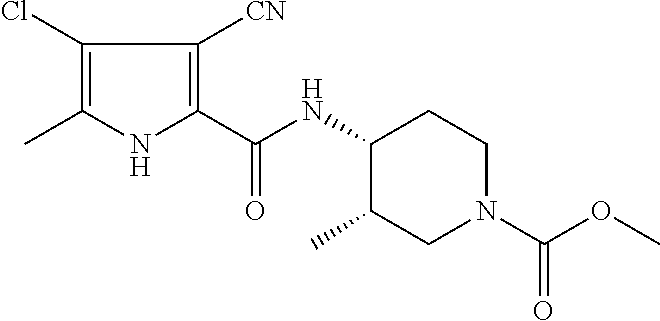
C1(Cl)=C(C)NC(C(NC2C(C)CN(C(OC)=O)CC2)=O)=C1[CN]
